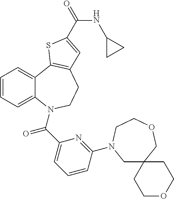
C1=CC=C2C(=C1)C1=C(CCN2C(C2=CC=CC(N3CC4(COCC3)CCOCC4)=N2)=O)C=C(C(=O)NC2CC2)S1
